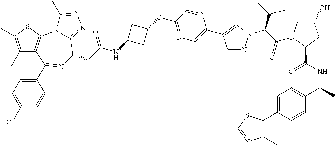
C1(C)=C(C)SC2=C1C(C1=CC=C(Cl)C=C1)=NC(CC(NC1CC(OC3=NC=C(C4=CN(C(C(=O)N5CC(O)CC5C(NC(C5=CC=C(C6=C(C)N=CS6)C=C5)C)=O)C(C)C)N=C4)N=C3)C1)=O)C1=NN=C(C)N21
